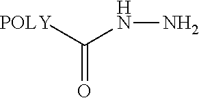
[POLY]C(NN)=O
